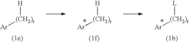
[Ar][(CH2)r][H].[Ar][(CH2)r][H].[Ar][(CH2)r][L]
